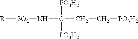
[R][SO2]NC([PO3H2])([PO3H2])CC[PO3H2]
